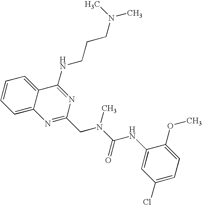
C1=CC=C2C(=C1)N=C(CN(C(NC1=CC(Cl)=CC=C1OC)=O)C)N=C2NCCCN(C)C
